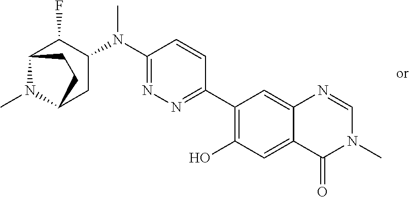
C1(N(C2=NN=C(C3=C(O)C=C4C(=C3)N=CN(C)C4=O)C=C2)C)C(F)C2N(C)C(C1)CC2
